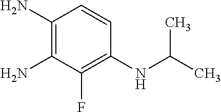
C1(N)=C(N)C(F)=C(NC(C)C)C=C1
